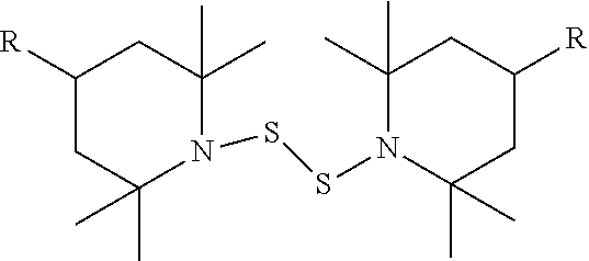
C1([R])CC(C)(C)N(SSN2C(C)(C)CC([R])CC2(C)C)C(C)(C)C1
